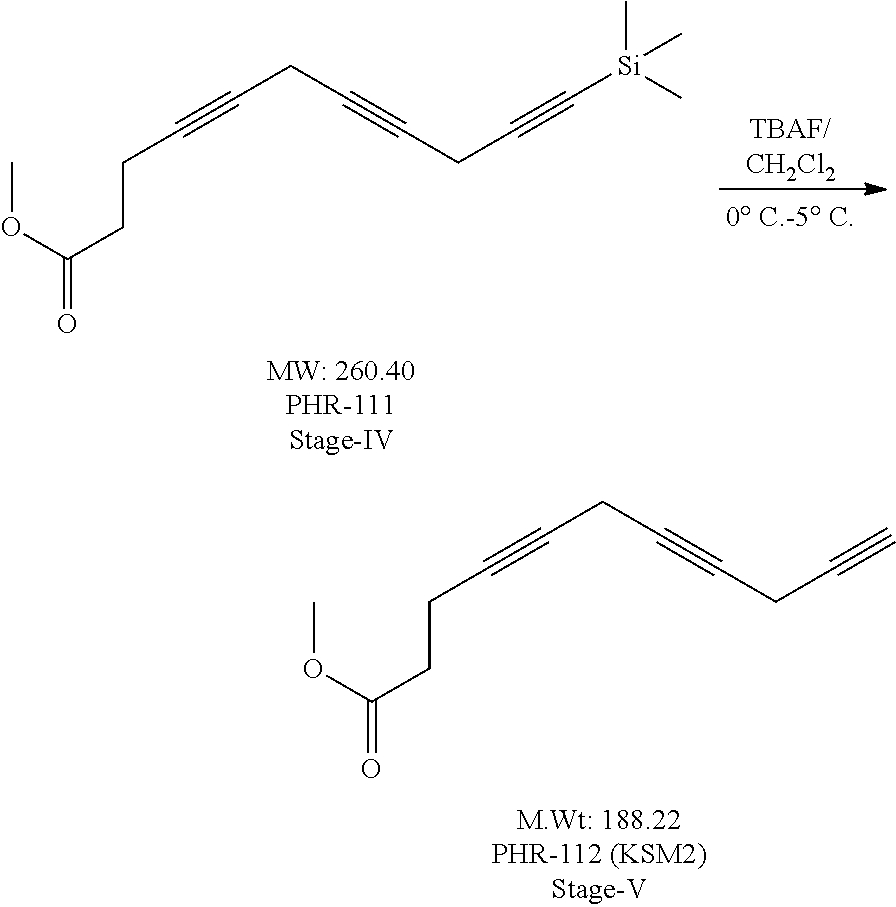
C(CC#CCC#C)#CCCC(OC)=O.C(CC#CCC#C[Si](C)(C)C)#CCCC(OC)=O
